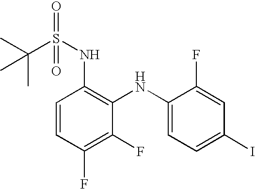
S(NC1=C(NC2=CC=C(I)C=C2F)C(F)=C(F)C=C1)(=O)(=O)C(C)(C)C
